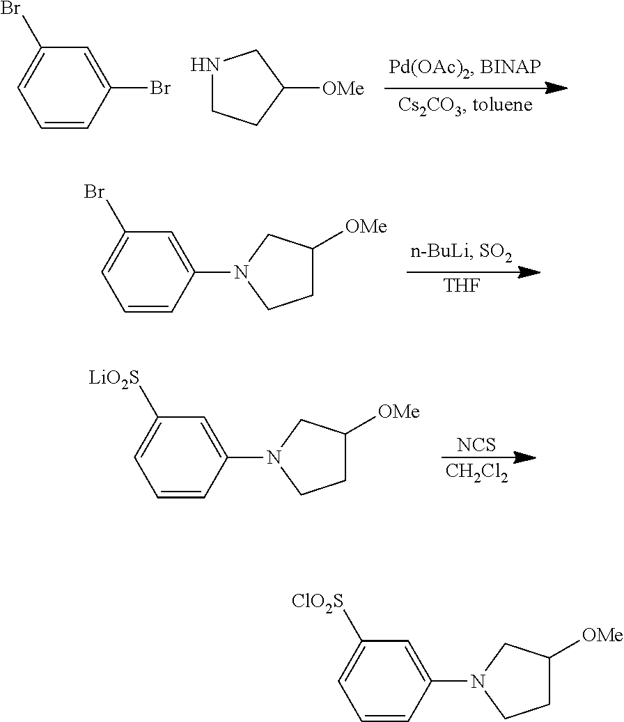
C1=CC(Br)=CC(Br)=C1.N1CCC([OMe])C1.[THF].C1=CC(N2CCC([OMe])C2)=CC(Br)=C1.[CH2Cl2].[NCS].C1=CC(N2CCC([OMe])C2)=CC([LiO2S])=C1.C1=CC(N2CCC([OMe])C2)=CC([ClO2S])=C1
